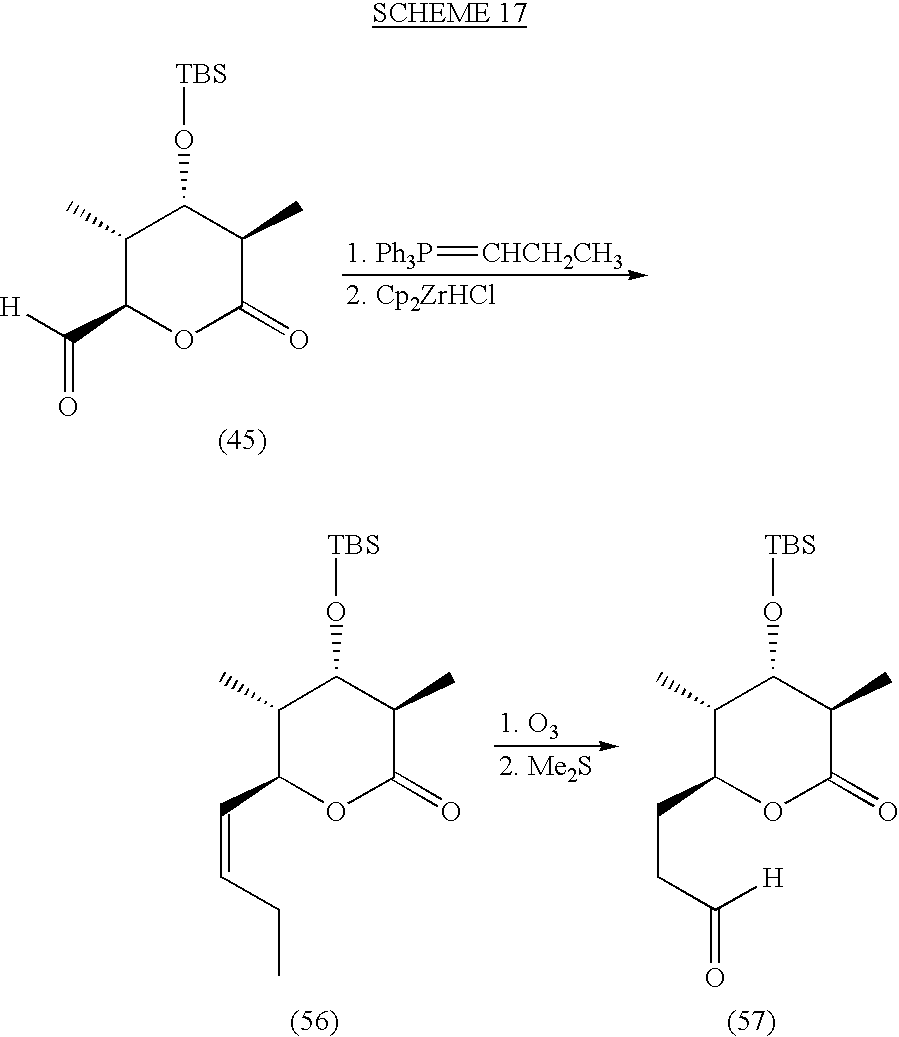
C1(C)C(C([H])=O)OC(=O)C(C)C1O[TBS].[1. Ph3P]=[CHCH2CH3].C1(C)C(C=CCC)OC(=O)C(C)C1O[TBS].[1. O3].C1(C)C(CCC([H])=O)OC(=O)C(C)C1O[TBS]
